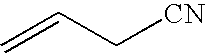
C=CC[CN]
